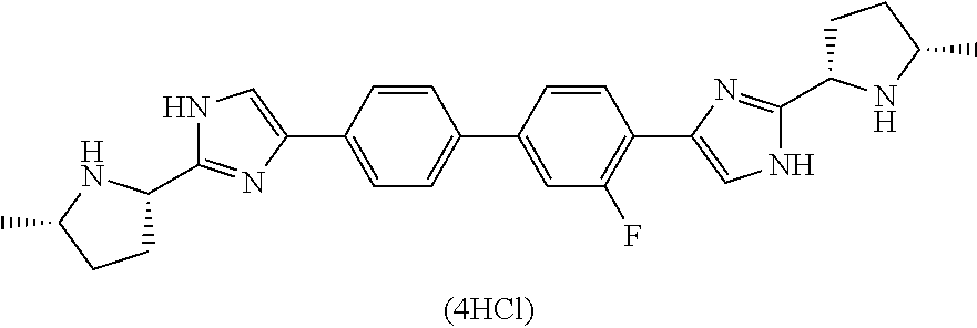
C1CC(C)NC1C1=NC(C2=CC=C(C3=CC(F)=C(C4=CNC(C5CCC(C)N5)=N4)C=C3)C=C2)=CN1
